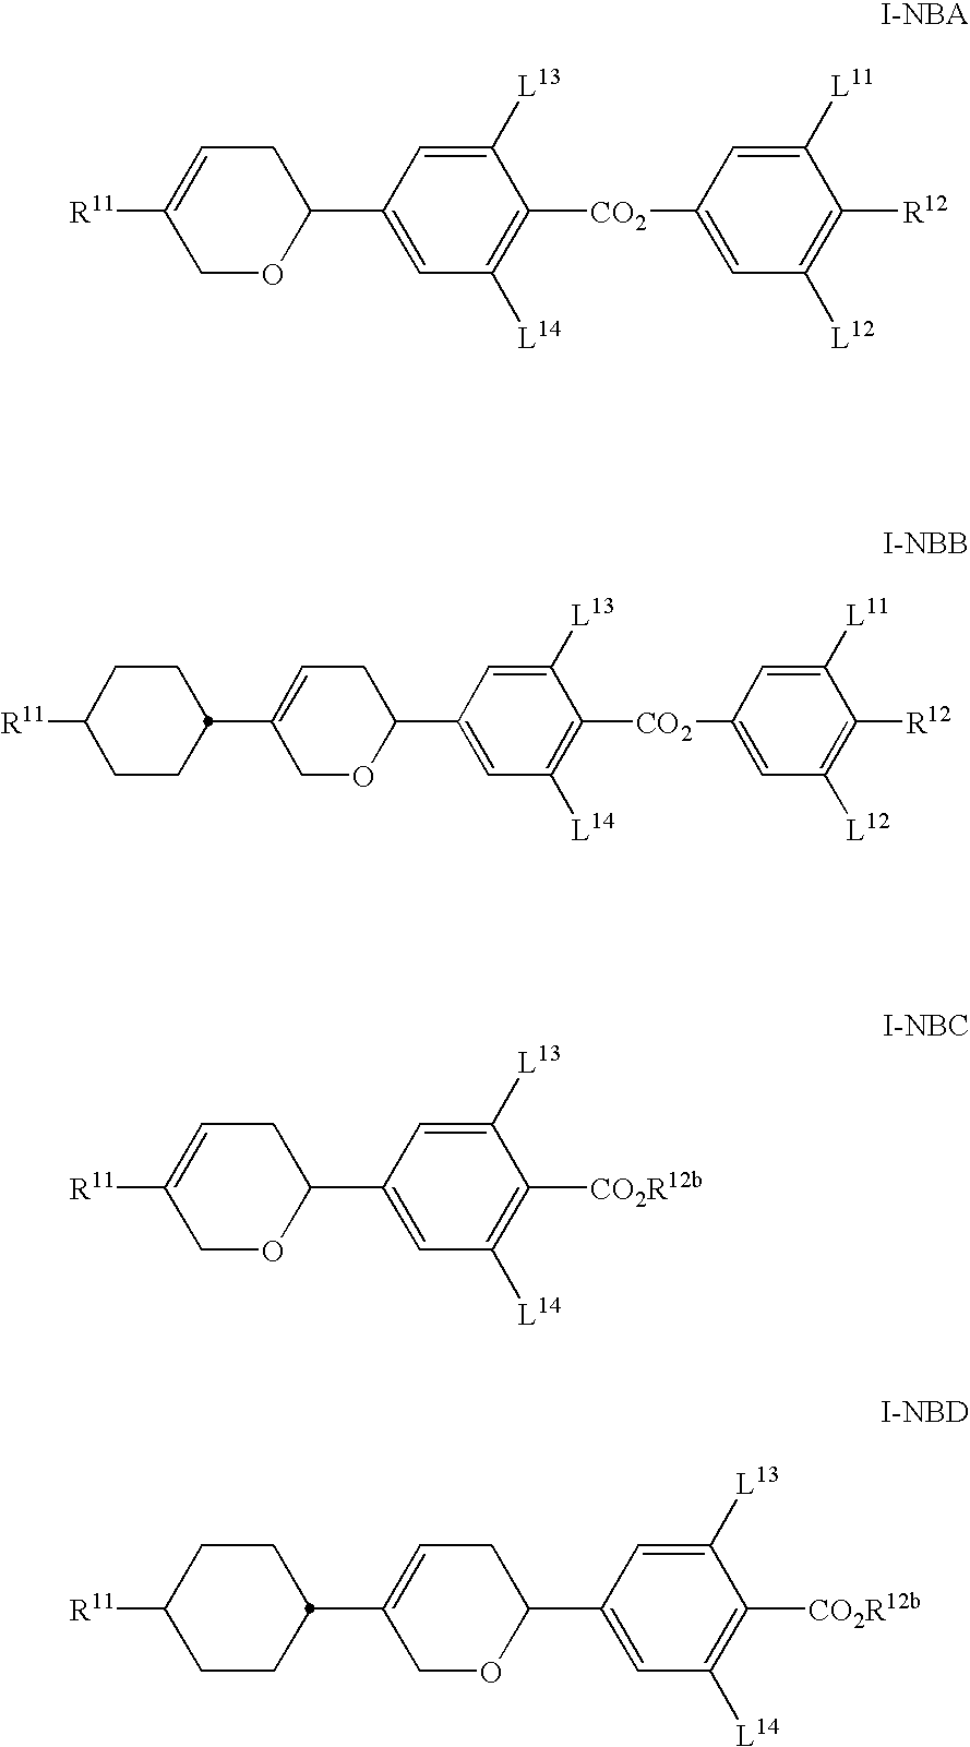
[R11]C1=CCC(C2=CC([L14])=C([CO2]C3=CC([L12])=C([R12])C([L11])=C3)C([L13])=C2)OC1.C1(C2CCC([R11])CC2)=CCC(C2=CC([L14])=C([CO2]C3=CC([L12])=C([R12])C([L11])=C3)C([L13])=C2)OC1.[R11]C1=CCC(C2=CC([L14])=C([CO2R12b])C([L13])=C2)OC1.C1(C2CCC([R11])CC2)=CCC(C2=CC([L14])=C([CO2R12b])C([L13])=C2)OC1
